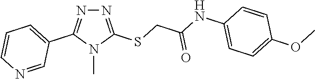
N1=C(SCC(NC2=CC=C(OC)C=C2)=O)N(C)C(C2=CC=CN=C2)=N1
